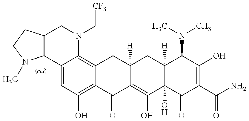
C12C3=CC(O)=C4C(=C3N(C[CF3])CC1CCN2C)CC1([H])C(=C(O)C2(O)C([H])(C1)C(N(C)C)C(O)=C(C(N)=O)C2=O)C4=O
